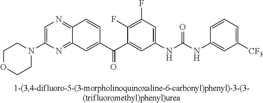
C1OCCN(C2=CN=C3C(=N2)C=C(C(C2=CC(NC(NC4=CC([CF3])=CC=C4)=O)=CC(F)=C2F)=O)C=C3)C1
